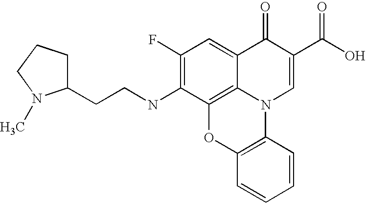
C12=C3C(=CC(F)=C1NCCC1CCCN1C)C(=O)C(C(=O)O)=CN3C1=C(O2)C=CC=C1
